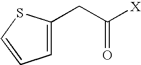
C1(CC([X])=O)=CC=CS1
